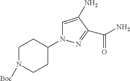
C1=C(N)C(C(N)=O)=NN1C1CCN([Boc])CC1
